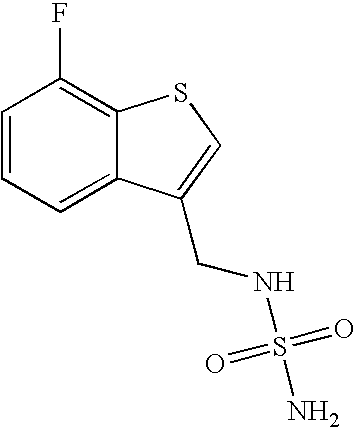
C1=CC=C2C(=C1F)SC=C2CNS(=O)(=O)N
